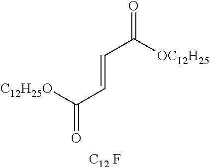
C(=O)([C12H25O])C=CC(=O)[OC12H25].[C12 F]
